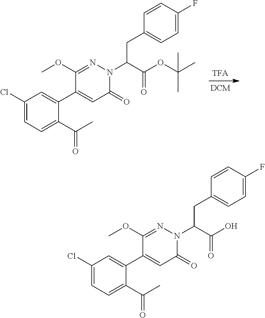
C1(Cl)=CC=C(C(=O)C)C(C2=CC(=O)N(C(C(=O)OC(C)(C)C)CC3=CC=C(F)C=C3)N=C2OC)=C1.C1(Cl)=CC=C(C(=O)C)C(C2=CC(=O)N(C(C(=O)O)CC3=CC=C(F)C=C3)N=C2OC)=C1
